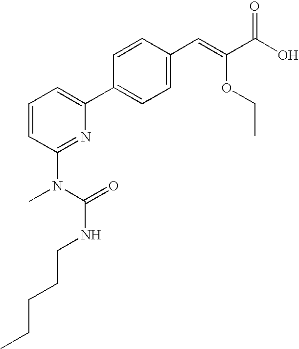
C1=CC(N(C(NCCCCC)=O)C)=NC(C2=CC=C(C=C(C(O)=O)OCC)C=C2)=C1
